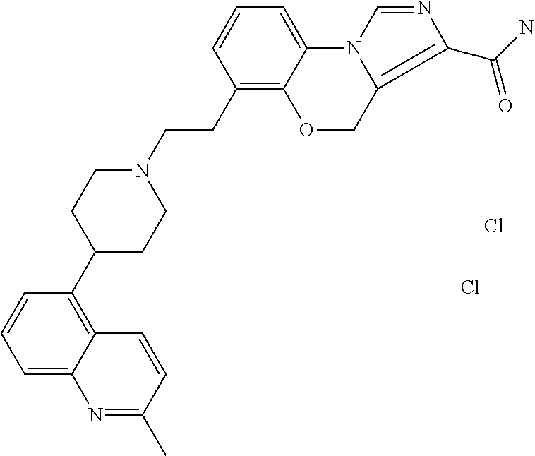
C1=C2C(=C(C3CCN(CCC4=C5C(=CC=C4)N4C(=C(C(N)=O)N=C4)CO5)CC3)C=C1)C=CC(C)=N2.Cl.Cl
